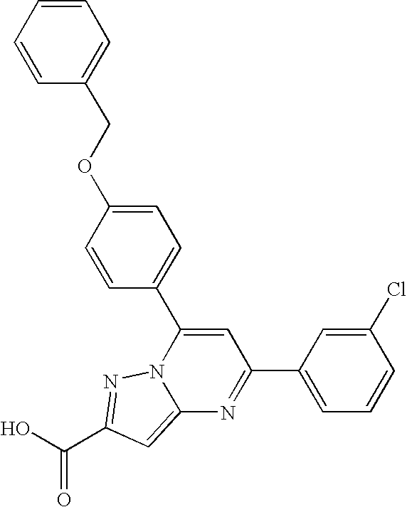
O=C(O)C1=NN2C(=C1)N=C(C1=CC=CC(Cl)=C1)C=C2C1=CC=C(OCC2=CC=CC=C2)C=C1
